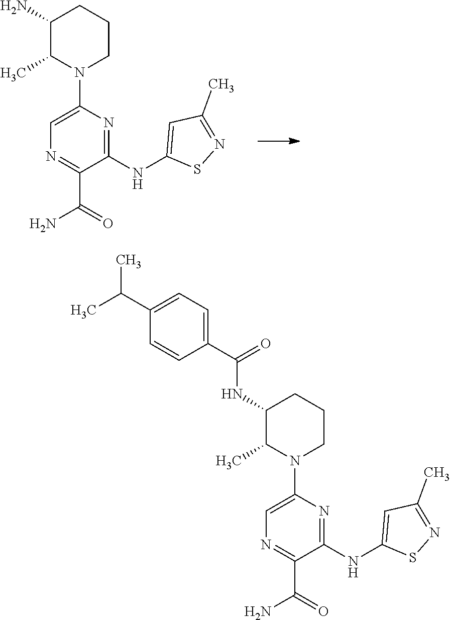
C1(N)C(C)N(C2=CN=C(C(N)=O)C(NC3=CC(C)=NS3)=N2)CCC1.C1(NC(=O)C2=CC=C(C(C)C)C=C2)C(C)N(C2=CN=C(C(N)=O)C(NC3=CC(C)=NS3)=N2)CCC1
